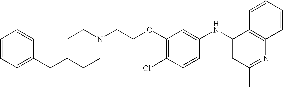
C1=CC=C(CC2CCN(CCOC3=C(Cl)C=CC(NC4=CC(C)=NC5=C4C=CC=C5)=C3)CC2)C=C1
